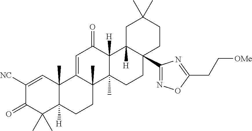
C12(C)C([H])(CCC3(C)C1=CC(=O)C1([H])C3(C)CCC3(C4=NOC(CC[OMe])=N4)C1([H])CC(C)(C)CC3)C(C)(C)C(=O)C([NC])=C2
